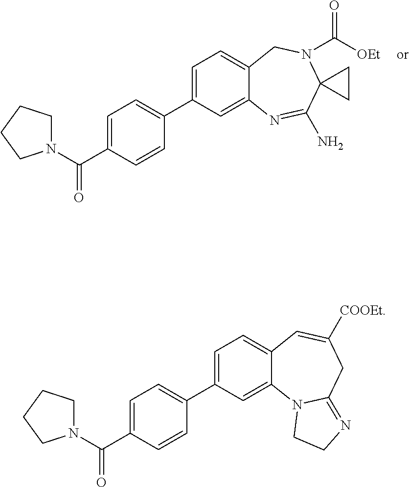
N1(C(C2=CC=C(C3=CC=C4C(=C3)N3C(=NCC3)CC([COOEt])=C4)C=C2)=O)CCCC1.N1(C(C2=CC=C(C3=CC=C4C(=C3)N=C(N)C3(N(C([OEt])=O)C4)CC3)C=C2)=O)CCCC1
